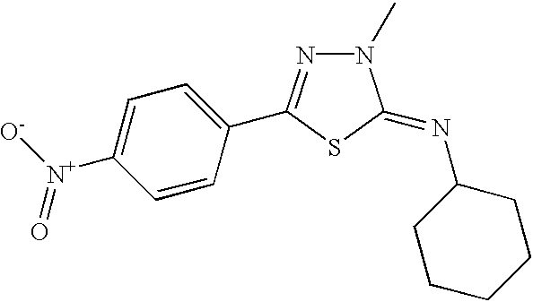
C1([N+]([O-])=O)=CC=C(C2=NN(C)C(=NC3CCCCC3)S2)C=C1
